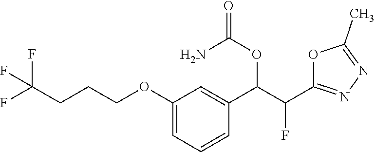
C1(C)=NN=C(C(C(OC(=O)N)C2=CC(OCCCC(F)(F)F)=CC=C2)F)O1
